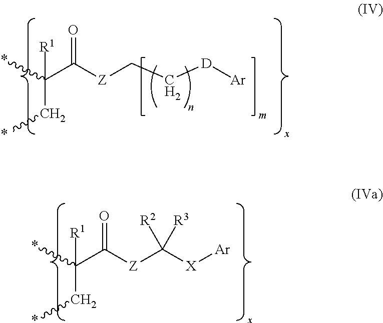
*C(C([Z]CC[D][Ar])=O)(C*)[R1].*C(C([Z]C([X][Ar])([R2])[R3])=O)(C*)[R1]
